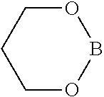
O1CCCOB1
